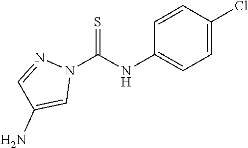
N1=CC(N)=CN1C(NC1=CC=C(Cl)C=C1)=S
